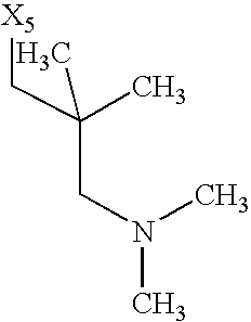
C([X5])C(C)(CN(C)C)C
